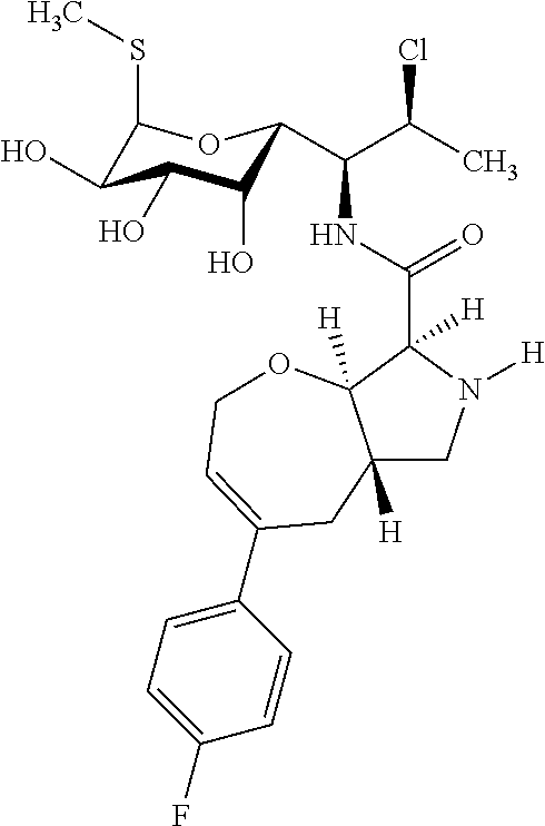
C12([H])CN([H])C(C(NC(C(C)Cl)C3C(O)C(O)C(O)C(SC)O3)=O)([H])C1([H])OCC=C(C1=CC=C(F)C=C1)C2
